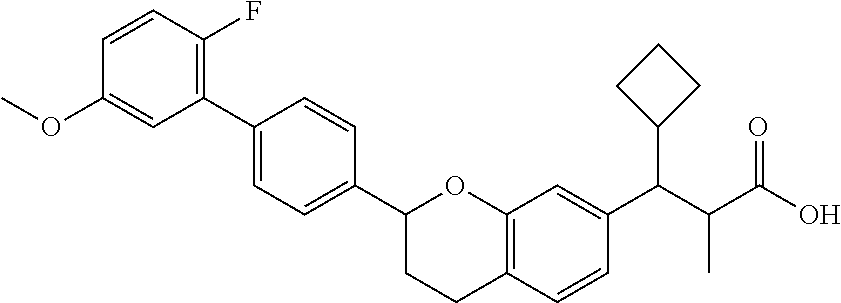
C1(C2=CC=C(C3=C(F)C=CC(OC)=C3)C=C2)CCC2=C(O1)C=C(C(C1CCC1)C(C(O)=O)C)C=C2
